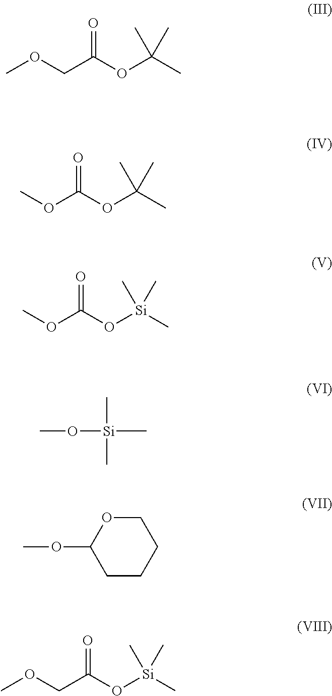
COCC(OC(C)(C)C)=O.COC(OC(C)(C)C)=O.COC(O[Si](C)(C)C)=O.CO[Si](C)(C)C.COC1CCCCO1.COCC(O[Si](C)(C)C)=O
